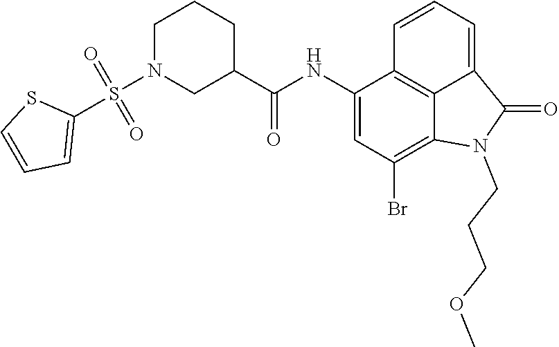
C1(NC(C2CCCN(S(C3=CC=CS3)(=O)=O)C2)=O)=CC(Br)=C2C3=C1C=CC=C3C(=O)N2CCCOC
